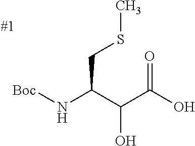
[Boc]NC(C(C(O)=O)O)CSC
